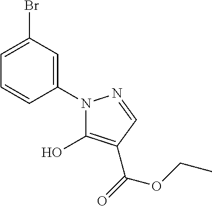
C1(N2C(O)=C(C(OCC)=O)C=N2)=CC(Br)=CC=C1
